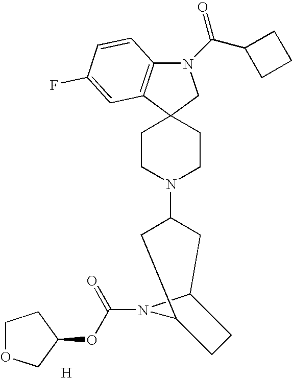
N1(C(C2CCC2)=O)C2=C(C3(C1)CCN(C1CC4N(C(OC5CCOC5)=O)C(C1)CC4)CC3)C=C(F)C=C2.[H]
